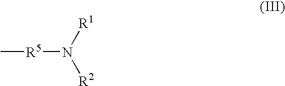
[R5](N([R2])[R1])C
